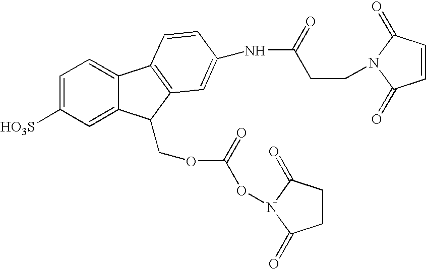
C1=C2C(=CC=C1[HO3S])C1=C(C2COC(ON2C(=O)CCC2=O)=O)C=C(NC(=O)CCN2C(=O)C=CC2=O)C=C1
